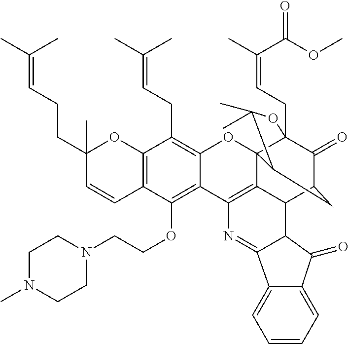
C12=C(C=CC(CCC=C(C)C)(C)O1)C(OCCN1CCN(C)CC1)=C1C(=C2CC=C(C)C)OC23C4(CC=C(C)C(OC)=O)C(=O)C(CC2C(C)(C)O4)C2C3=C1N=C1C3=CC=CC=C3C(=O)C21
